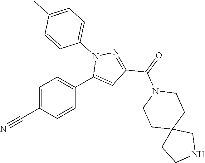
C1=C(C#N)C=CC(C2=CC(C(=O)N3CCC4(CC3)CCNC4)=NN2C2=CC=C(C)C=C2)=C1
